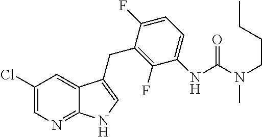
C1(F)=C(CC2=CNC3=NC=C(Cl)C=C32)C(F)=CC=C1NC(N(CCCC)C)=O
